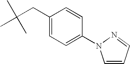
C1(CC(C)(C)C)=CC=C(N2C=CC=N2)C=C1
